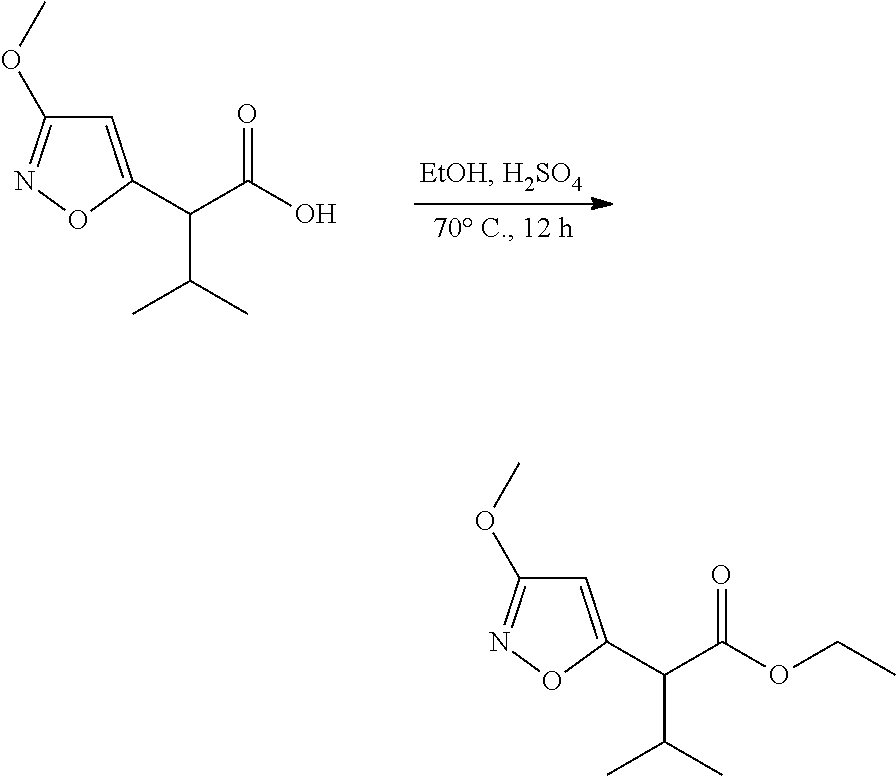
C1=C(C(C(O)=O)C(C)C)ON=C1OC.C1=C(C(C(OCC)=O)C(C)C)ON=C1OC
